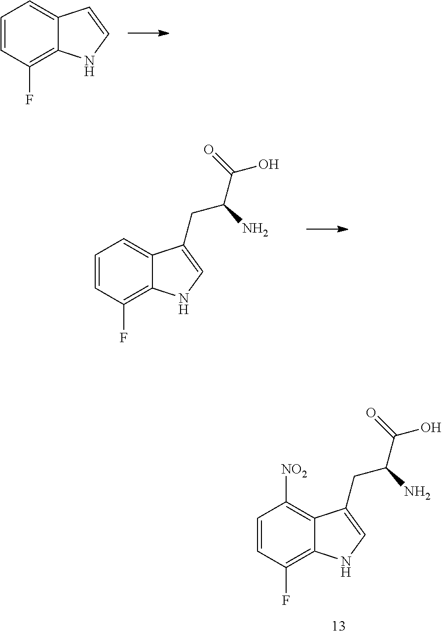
C1=CC(F)=C2C(=C1)C=CN2.C1=CC(F)=C2C(=C1[NO2])C(CC(N)C(=O)O)=CN2.C1=CC(F)=C2C(=C1)C(CC(N)C(=O)O)=CN2
